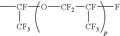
C[CF]([CF3])O[CF2][CF](F)[CF3]
